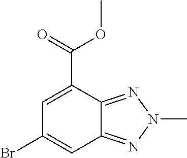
C12=NN(C)N=C1C=C(Br)C=C2C(=O)OC
